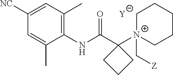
[Y].C1=C(C)C(NC(C2([N+]3(C[Z])CCCCC3)CCC2)=O)=C(C)C=C1[NC]
